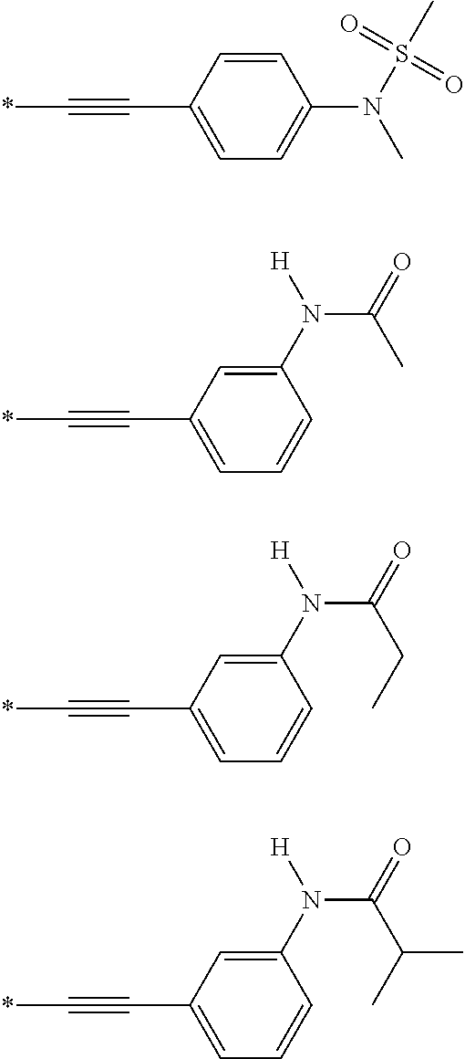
C(C1=CC=C(N(C)S(C)(=O)=O)C=C1)#C*.C(C1=CC=CC(N([H])C(=O)C)=C1)#C*.C(C1=CC=CC(N([H])C(=O)CC)=C1)#C*.C(C1=CC=CC(N([H])C(=O)C(C)C)=C1)#C*
